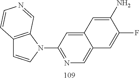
C12=C(N(C3=NC=C4C(=C3)C=C(N)C(F)=C4)C=C1)C=NC=C2
